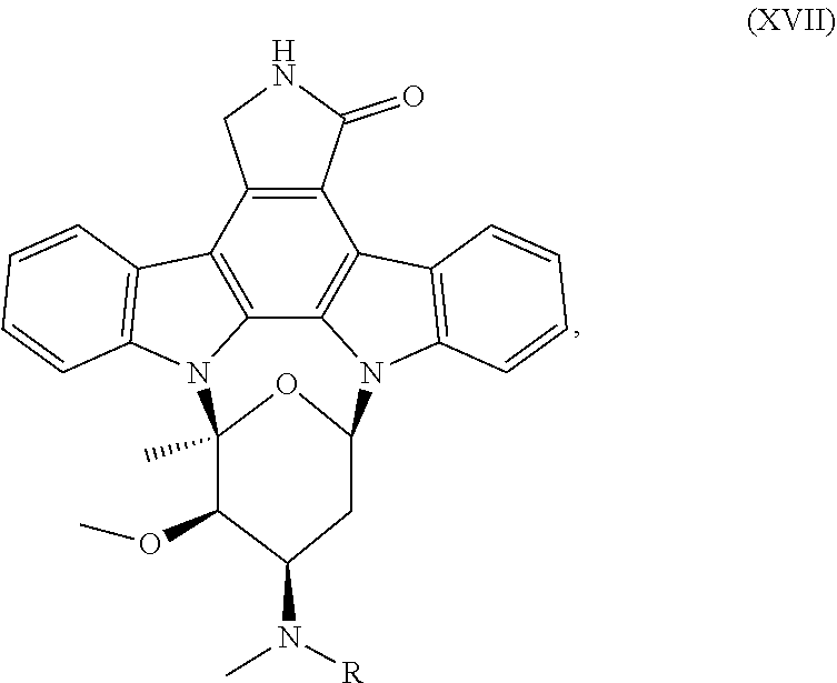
C12=C3C4=C(C5=C1N(C1=C5C=CC=C1)C1OC(C)(N2C2=C3C=CC=C2)C(OC)C(N(C)[R])C1)C(=O)NC4
